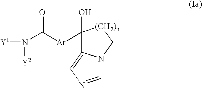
C12=CN=CN1C[(CH2)n]C2(O)[Ar]C(N([Y1])[Y2])=O
